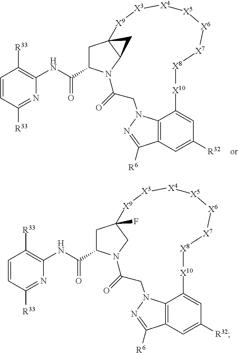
C12=C3C=C([R32])C=C1[X10][X8][X7][X6][X5][X4][X3][X9]C14CC(C(NC5=C([R33])C=CC([R33])=N5)=O)N(C(=O)CN2N=C3[R6])C1C4.C12=C3C=C([R32])C=C1[X10][X8][X7][X6][X5][X4][X3][X9]C1(F)CC(C(NC4=C([R33])C=CC([R33])=N4)=O)N(C(=O)CN2N=C3[R6])C1
